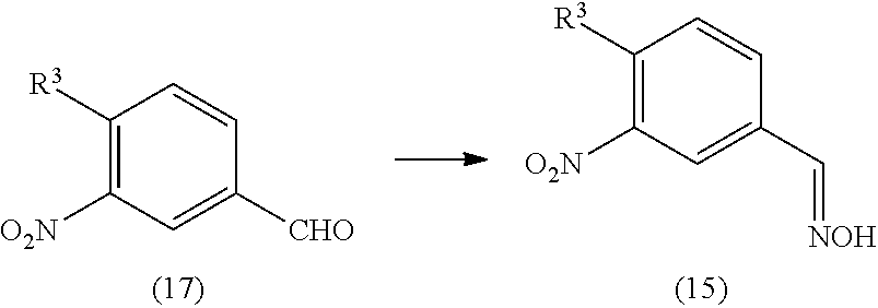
C1([R3])=C([O2N])C=C([CHO])C=C1.C1([R3])=C([O2N])C=C(C=[NOH])C=C1
